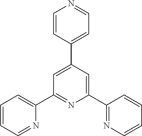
C1=CC(C2=CC(C3=CC=CC=N3)=NC(C3=NC=CC=C3)=C2)=CC=N1
